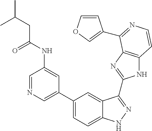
C1(C2=CN=CC(NC(=O)CC(C)C)=C2)=CC=C2C(=C1)C(C1=NC3=C(N1)C=CN=C3C1=COC=C1)=NN2
